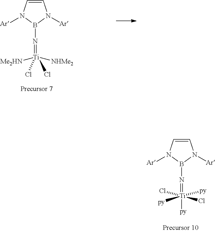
C1=CN([Ar])B(N=[Ti]([NHMe2])([Me2HN])(Cl)Cl)N1[Ar].C1=CN([Ar])B(N=[Ti](Cl)([py])([py])(Cl)[py])N1[Ar]
